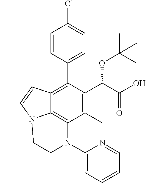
C1=CC(C2=C3C4=C(C(C)=C2C(C(=O)O)OC(C)(C)C)N(C2=CC=CC=N2)CCN4C(C)=C3)=CC=C1Cl
